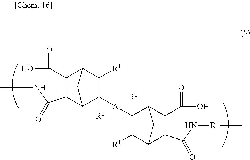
C1(C(O)=O)C(C(NC)=O)C2C([A]C3([R1])C([R1])C4C(C(N[R4]C)=O)C(C(O)=O)C3C4)([R1])C([R1])C1C2
